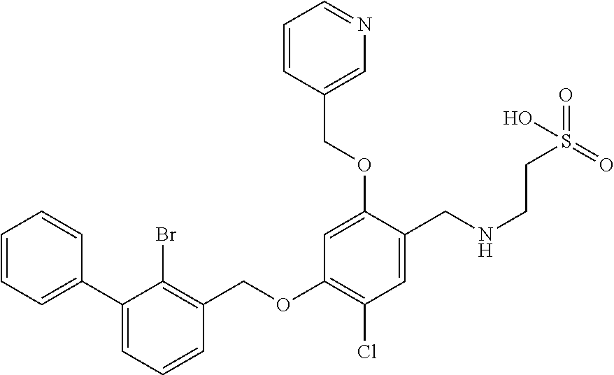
C1(C2=CC=CC=C2)=CC=CC(COC2=C(Cl)C=C(CNCCS(=O)(=O)O)C(OCC3=CN=CC=C3)=C2)=C1Br
